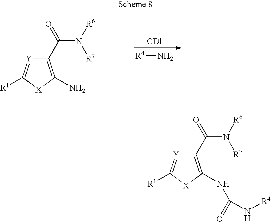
C1(C(N([R6])[R7])=O)=C(NC(=O)N[R4])[X]C([R1])=[Y]1.C1(C(N([R6])[R7])=O)=C(N)[X]C([R1])=[Y]1.[R4]N
